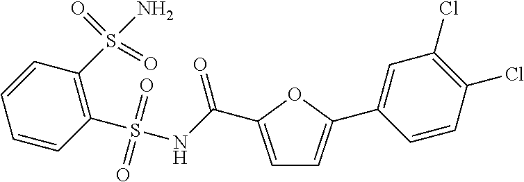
C1=CC=CC(S(NC(C2=CC=C(C3=CC(Cl)=C(Cl)C=C3)O2)=O)(=O)=O)=C1S(N)(=O)=O
